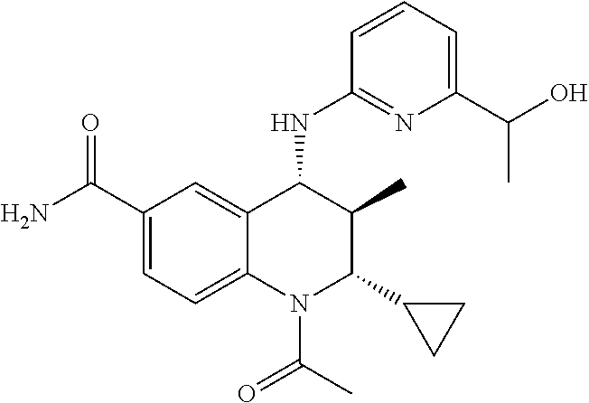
C1(C(N)=O)=CC=C2C(=C1)C(NC1=NC(C(O)C)=CC=C1)C(C)C(C1CC1)N2C(C)=O
